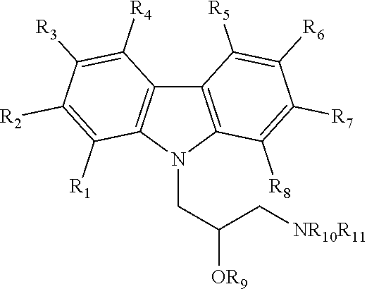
C12=C(N(CC(C[NR10R11])[OR9])C3=C1C([R4])=C([R3])C([R2])=C3[R1])C([R8])=C([R7])C([R6])=C2[R5]
